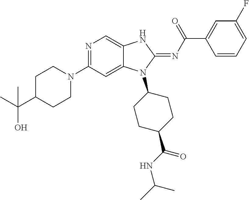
C1CN(C2=NC=C3C(=C2)N(C2CCC(C(NC(C)C)=O)CC2)C(=NC(C2=CC(F)=CC=C2)=O)N3)CCC1C(C)(O)C
